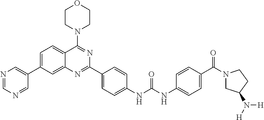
C1=C(C2=CN=CN=C2)C=C2C(=C1)C(N1CCOCC1)=NC(C1=CC=C(NC(NC3=CC=C(C(N4CC(N([H])[H])CC4)=O)C=C3)=O)C=C1)=N2
